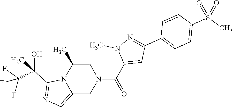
C1(C(=O)N2CC(C)N3C(=CN=C3C(C)(C(F)(F)F)O)C2)=CC(C2=CC=C(S(C)(=O)=O)C=C2)=NN1C
